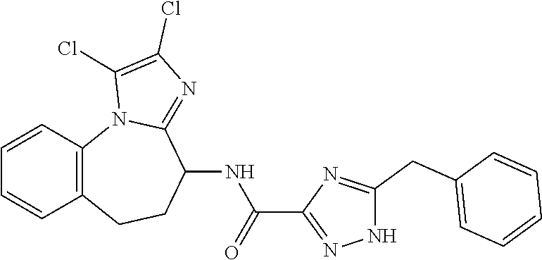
C12=C(CCC(NC(=O)C3=NNC(CC4=CC=CC=C4)=N3)C3=NC(Cl)=C(Cl)N13)C=CC=C2
